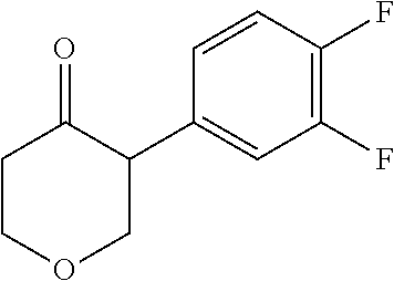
C1COCC(C2=CC(F)=C(F)C=C2)C1=O
